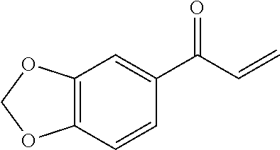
C12=C(C=CC(C(C=C)=O)=C1)OCO2
